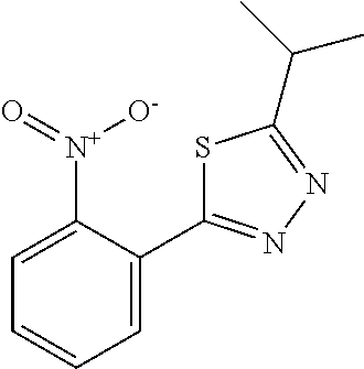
C1=C([N+](=O)[O-])C(C2=NN=C(C(C)C)S2)=CC=C1
